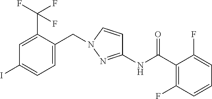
C1=C(CN2C=CC(NC(=O)C3=C(F)C=CC=C3F)=N2)C(C(F)(F)F)=CC(I)=C1
